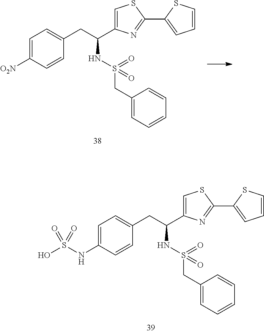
C1=C(NS(O)(=O)=O)C=CC(CC(NS(=O)(CC2=CC=CC=C2)=O)C2=CSC(C3=CC=CS3)=N2)=C1.C1=C([O2N])C=CC(CC(NS(=O)(CC2=CC=CC=C2)=O)C2=CSC(C3=CC=CS3)=N2)=C1
